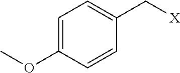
C1=C(OC)C=CC(C[X])=C1
